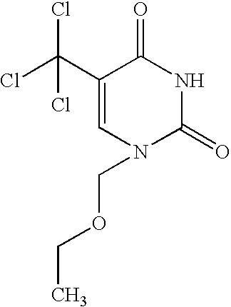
C1=C(C(Cl)(Cl)Cl)C(=O)NC(=O)N1COCC
